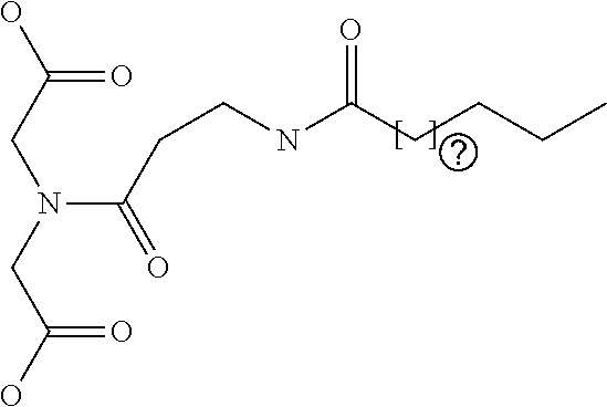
OC(CN(CC(O)=O)C(=O)CCNC(CCCC)=O)=O
